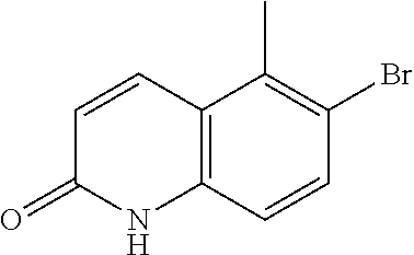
C12=C(C=CC(Br)=C1C)NC(=O)C=C2
